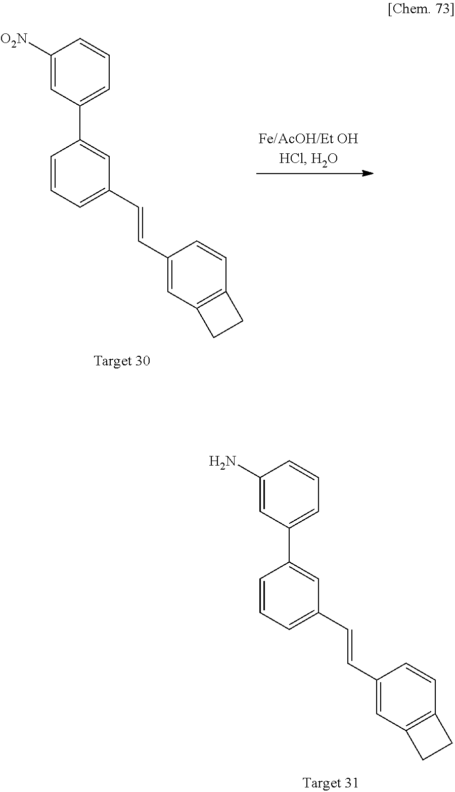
C1(N)=CC(C2=CC(C=CC3=CC4=C(C=C3)CC4)=CC=C2)=CC=C1.C1([O2N])=CC(C2=CC(C=CC3=CC4=C(C=C3)CC4)=CC=C2)=CC=C1
